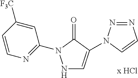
N1C=C(N2N=NC=C2)C(=O)N1C1=NC=CC([F3C])=C1
